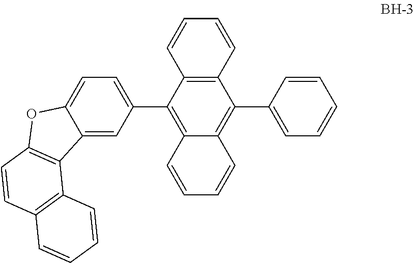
C12=C(C(C3=CC=C4C(=C3)C3=C(O4)C=CC4=C3C=CC=C4)=C3C(=C1C1=CC=CC=C1)C=CC=C3)C=CC=C2
